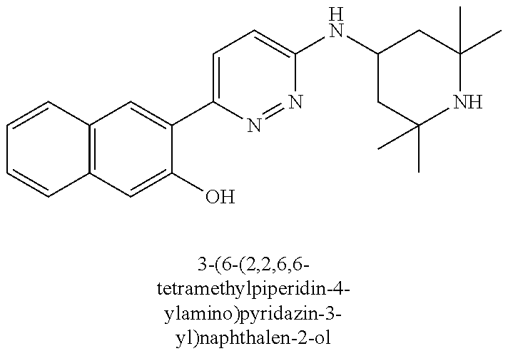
C1=CC2=C(C=C1)C=C(O)C(C1=CC=C(NC3CC(C)(C)NC(C)(C)C3)N=N1)=C2
